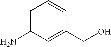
C1=C(N)C=C(CO)C=C1
